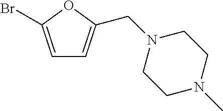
C1=C(Br)OC(CN2CCN(C)CC2)=C1
